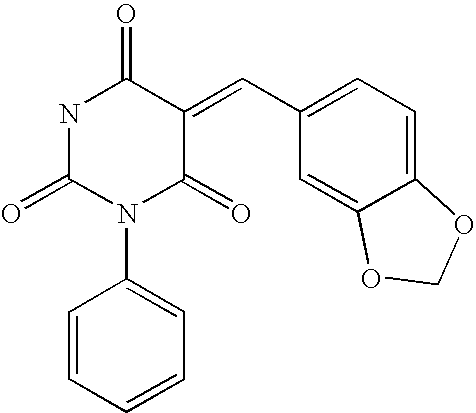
N1C(=O)N(C2=CC=CC=C2)C(=O)C(=CC2=CC=C3C(=C2)OCO3)C1=O
